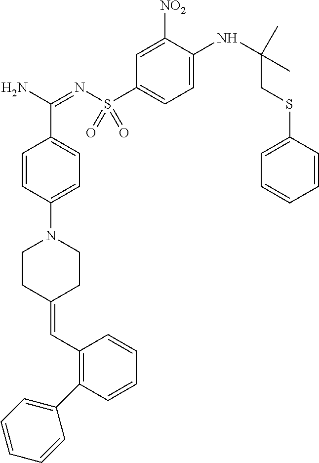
C1=CC(N2CCC(=CC3=C(C4=CC=CC=C4)C=CC=C3)CC2)=CC=C1C(N)=NS(C1=CC=C(NC(C)(C)CSC2=CC=CC=C2)C([NO2])=C1)(=O)=O
